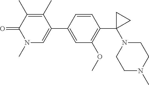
O=C1N(C)C=C(C2=CC(OC)=C(C3(N4CCN(C)CC4)CC3)C=C2)C(C)=C1C
